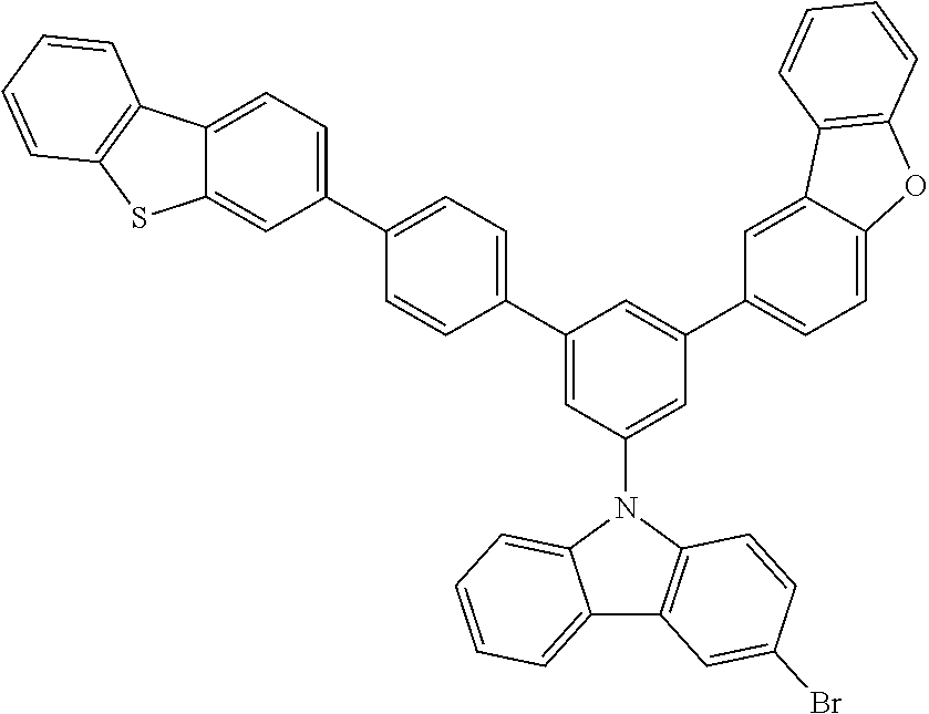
C1(C2=CC=C(C3=CC(N4C5=CC=CC=C5C5=C4C=CC(Br)=C5)=CC(C4=CC=C5C(=C4)C4=C(O5)C=CC=C4)=C3)C=C2)=CC=C2C(=C1)SC1=C2C=CC=C1
